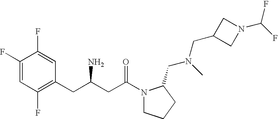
C1(F)=CC(F)=C(CC(CC(=O)N2CCCC2CN(CC2CN(C(F)F)C2)C)N)C=C1F
